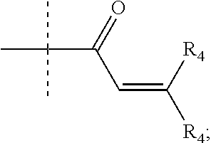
CC(C(C=C([R4])[R4])=O)(C)C
